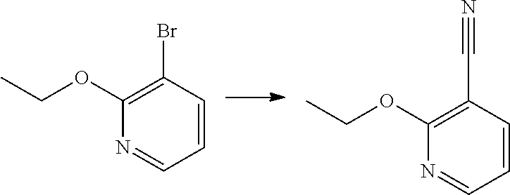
N1=CC=CC(Br)=C1OCC.N1=CC=CC(C#N)=C1OCC
